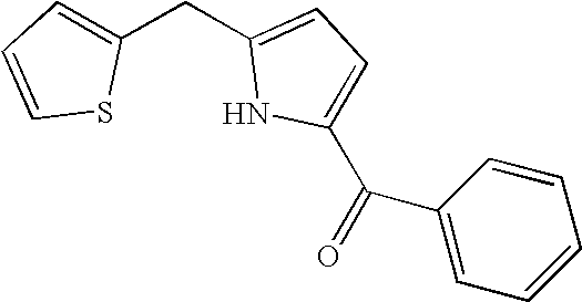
C1=CC=C(CC2=CC=C(C(=O)C3=CC=CC=C3)N2)S1
